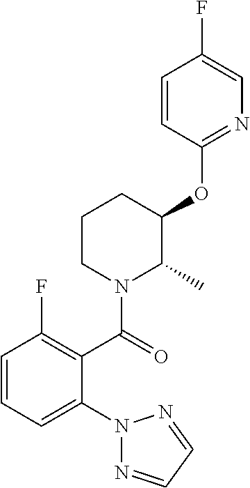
C1=CC=C(N2N=CC=N2)C(C(=O)N2C(C)C(OC3=NC=C(F)C=C3)CCC2)=C1F
